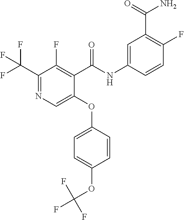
C1(OC2=CC=C(OC(F)(F)F)C=C2)=CN=C(C(F)(F)F)C(F)=C1C(NC1=CC(C(N)=O)=C(F)C=C1)=O
